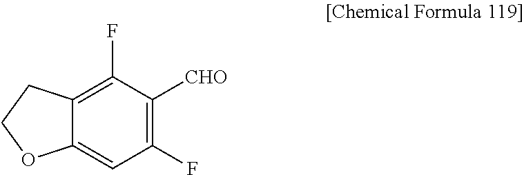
C12=C(F)C([CHO])=C(F)C=C1OCC2
